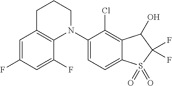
C1=C(F)C=C(F)C2=C1CCCN2C1=CC=C2C(=C1Cl)C(O)C(F)(F)S2(=O)=O
